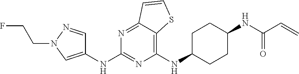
C1(NC2CCC(NC(C=C)=O)CC2)=C2C(=NC(NC3=CN(CCF)N=C3)=N1)C=CS2
